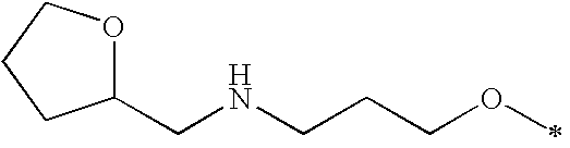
C1(CNCCCOC)OCCC1
